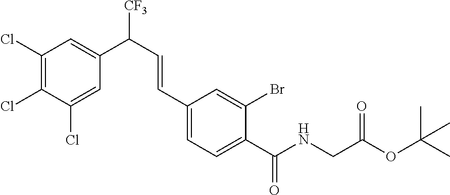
C1(Cl)=C(Cl)C(Cl)=CC(C([CF3])C=CC2=CC=C(C(NCC(OC(C)(C)C)=O)=O)C(Br)=C2)=C1
